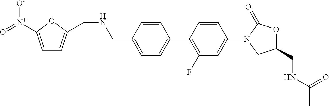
C1(CNC(=O)C)OC(=O)N(C2=CC(F)=C(C3=CC=C(CNCC4=CC=C([N+](=O)[O-])O4)C=C3)C=C2)C1
